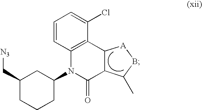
C1(C[N3])CCCC(N2C3=C(C(Cl)=CC=C3)C3C(C2=O)C(C)B[A]3)C1
